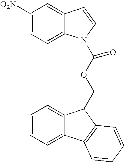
C1([O2N])=CC=C2C(=C1)C=CN2C(OCC1C2=CC=CC=C2C2=C1C=CC=C2)=O
